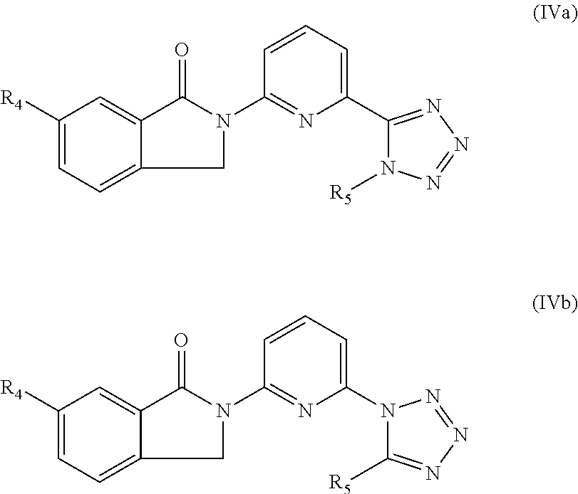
C1([R4])=CC=C2C(=C1)C(=O)N(C1=NC(C3=NN=NN3[R5])=CC=C1)C2.C1([R4])=CC=C2C(=C1)C(=O)N(C1=NC(N3C([R5])=NN=N3)=CC=C1)C2
